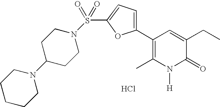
Cl.N1(S(C2=CC=C(C3=C(C)N([H])C(=O)C(CC)=C3)O2)(=O)=O)CCC(N2CCCCC2)CC1
